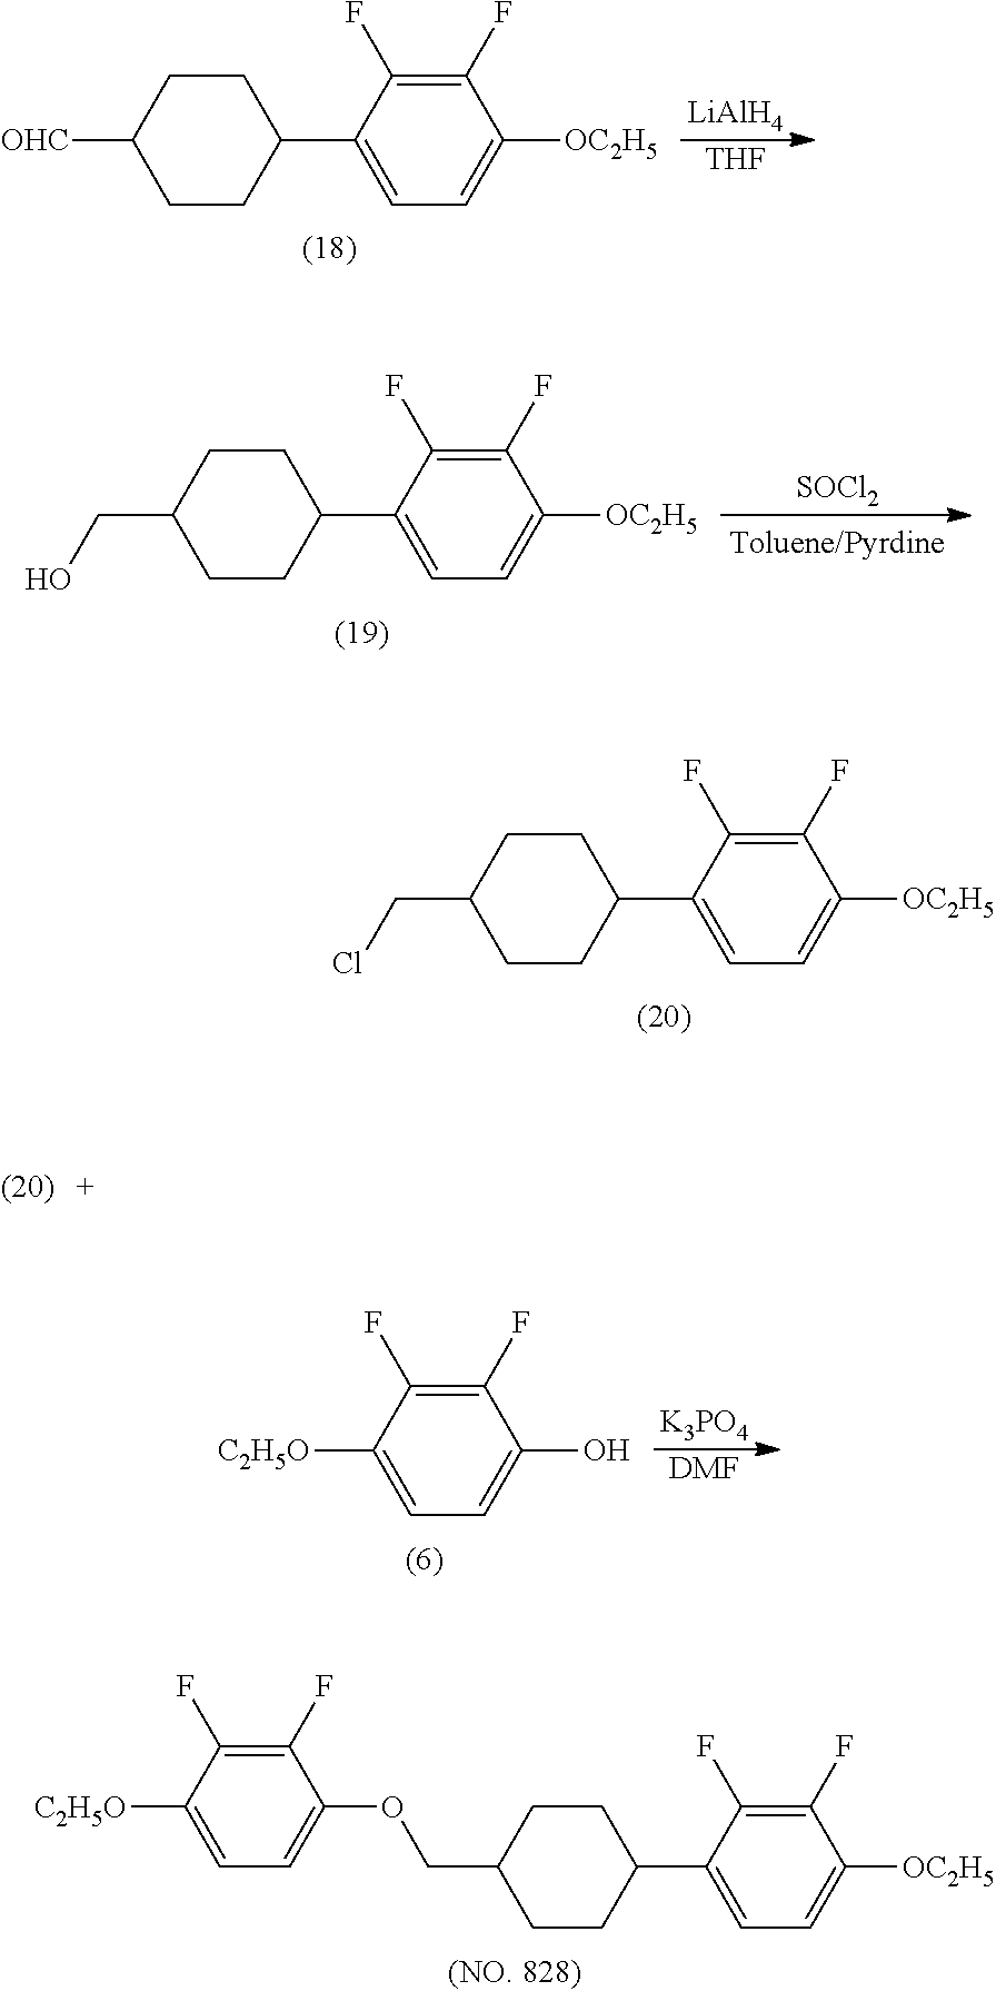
C1CC(CCl)CCC1C1=CC=C([OC2H5])C(F)=C1F.C1CC(COC2=CC=C([C2H5O])C(F)=C2F)CCC1C1=CC=C([OC2H5])C(F)=C1F.C1CC([OHC])CCC1C1=CC=C([OC2H5])C(F)=C1F.[LiAlH4].[THF].C1CC(CO)CCC1C1=CC=C([OC2H5])C(F)=C1F.[SOCl2].C1([C2H5O])=CC=C(O)C(F)=C1F.[K3PO4].[DMF]
